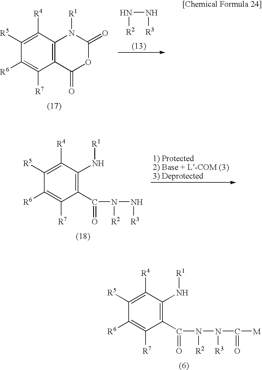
C12=C(C([R4])=C([R5])C([R6])=C1[R7])N([R1])C(=O)OC2=O.N(N[R3])[R2].C1(C(N([R2])N[R3])=O)=C(N[R1])C([R4])=C([R5])C([R6])=C1[R7].C1(C(N([R2])N([R3])C(=O)[M])=O)=C(N[R1])C([R4])=C([R5])C([R6])=C1[R7]
